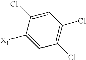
C1([X1])=CC(Cl)=C(Cl)C=C1Cl
